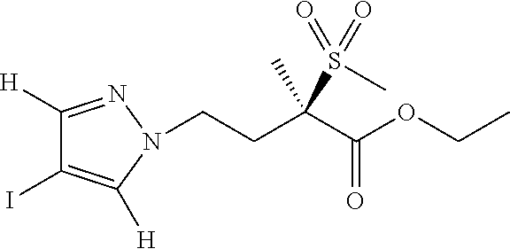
C(CC(C(OCC)=O)(C)S(=O)(=O)C)N1C([H])=C(I)C([H])=N1
